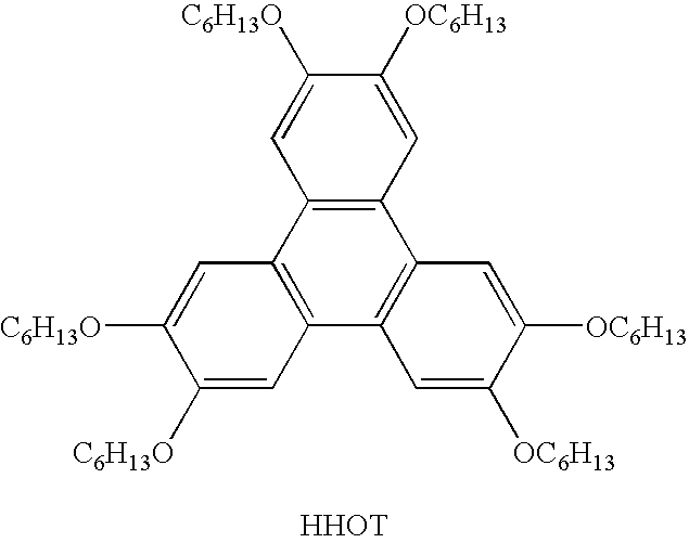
C12=C(C3=C(C4=C1C=C([C6H13O])C([C6H13O])=C4)C=C([C6H13O])C([OC6H13])=C3)C=C([OC6H13])C([OC6H13])=C2.[HHOT]
